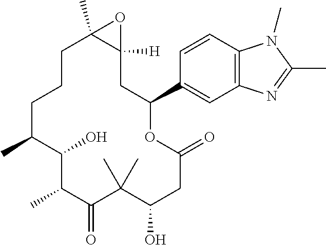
C1CCC(C)C(O)C(C)C(=O)C(C)(C)C(O)CC(=O)OC(C2=CC3=C(C=C2)N(C)C(C)=N3)CC2([H])C1(C)O2
